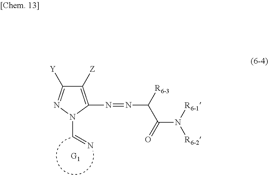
C1([Z])=C(N=NC(C(=O)N([R6-1])[R6-2])[R6-3])N(C=N)N=C1[Y]
